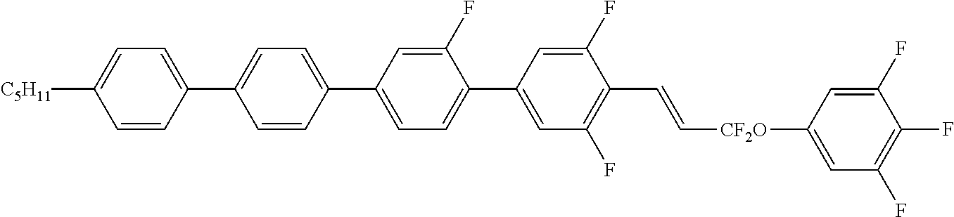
C1(F)=CC(C2=CC=C(C3=CC=C([C5H11])C=C3)C=C2)=CC=C1C1=CC(F)=C(C=C[CF2O]C2=CC(F)=C(F)C(F)=C2)C(F)=C1
